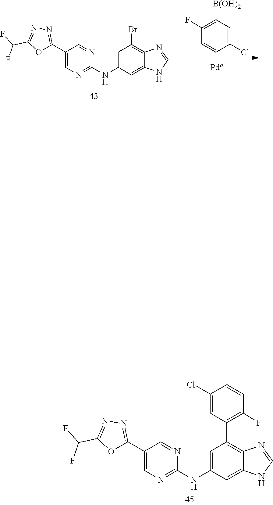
C1=C(NC2=NC=C(C3=NN=C(C(F)F)O3)C=N2)C=C2C(=C1C1=C(F)C=CC(Cl)=C1)N=CN2.C1(Cl)=CC([B(OH)2])=C(F)C=C1.C1=C(NC2=NC=C(C3=NN=C(C(F)F)O3)C=N2)C=C2C(=C1Br)N=CN2
